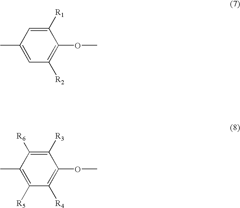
C1=C(C)C=C([R1])C(OC)=C1[R2].C1([R5])=C(C)C([R6])=C([R3])C(OC)=C1[R4]
